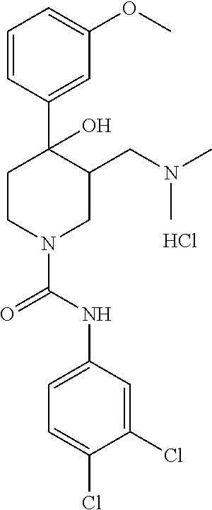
C1=C(NC(=O)N2CCC(C3=CC(OC)=CC=C3)(O)C(CN(C)C)C2)C=C(Cl)C(Cl)=C1.Cl
